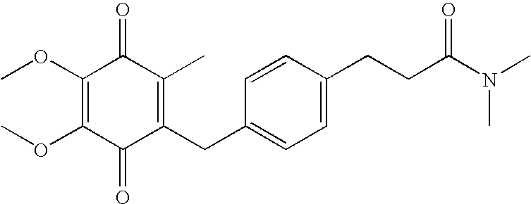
C1(=O)C(CC2=CC=C(CCC(N(C)C)=O)C=C2)=C(C)C(=O)C(OC)=C1OC
